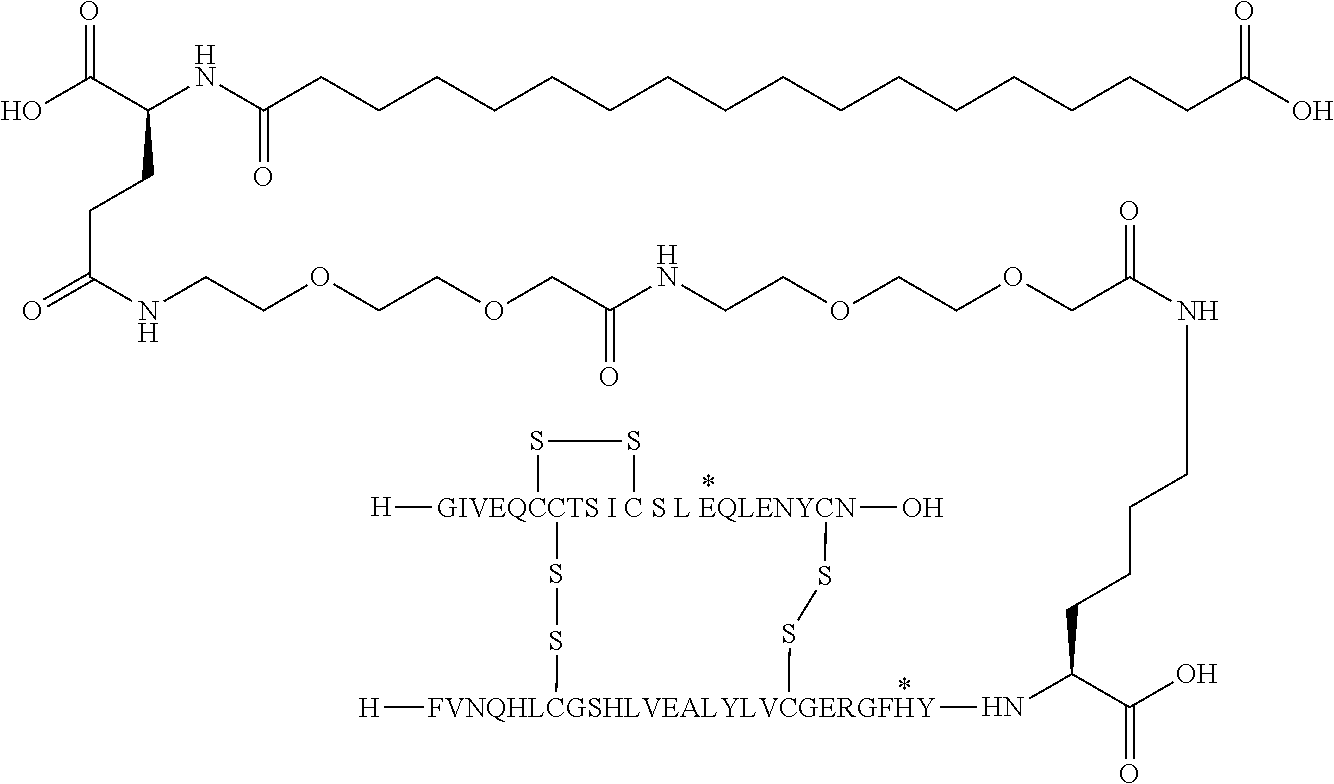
C(CCC(C(O)=O)N[FVNQHLCGSHLVEALYLVCGERGFHY]1([H])SS[GIVEQCCTS I C S L EQLENYCN]2([H])(O)(SS1)SS2)CNC(COCCOCCNC(COCCOCCNC(=O)CCC(C(O)=O)NC(CCCCCCCCCCCCCCCCC(O)=O)=O)=O)=O
